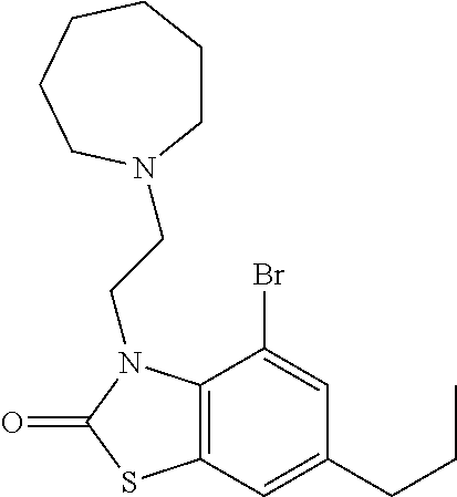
C1=C(Br)C2=C(C=C1CCC)SC(=O)N2CCN1CCCCCC1
